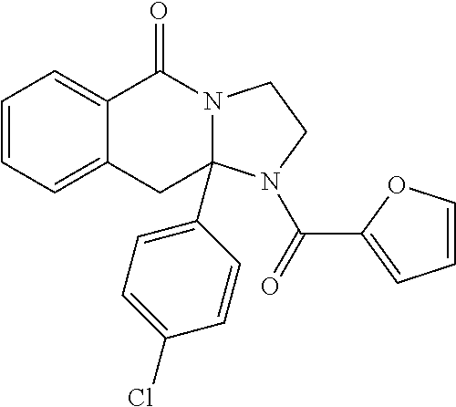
C1=CC=C2C(=C1)C(=O)N1CCN(C(=O)C3=CC=CO3)C1(C1=CC=C(Cl)C=C1)C2
